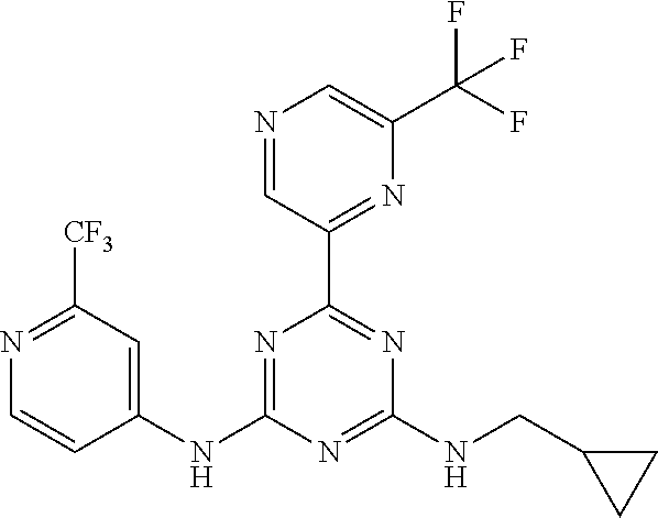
C1(NC2=NC(C3=NC(C(F)(F)F)=CN=C3)=NC(NCC3CC3)=N2)=CC([CF3])=NC=C1
